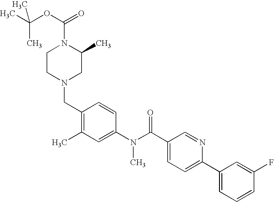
CC(OC(=O)N1CCN(CC2=C(C)C=C(N(C(C3=CC=C(C4=CC=CC(F)=C4)N=C3)=O)C)C=C2)CC1C)(C)C
